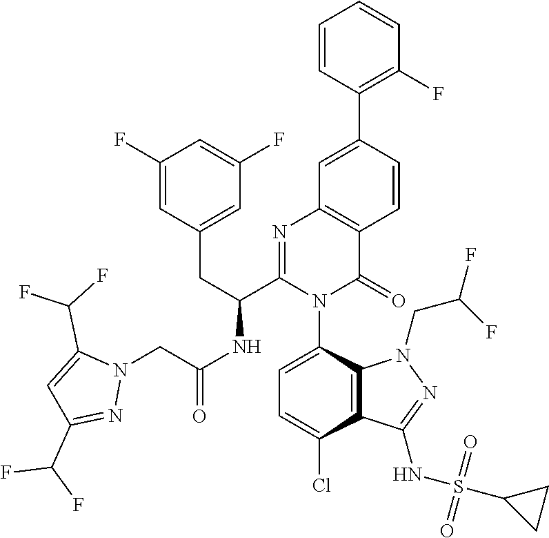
C1=CC(C2=CC3=C(C=C2)C(=O)N(C2=CC=C(Cl)C4=C2N(CC(F)F)N=C4NS(C2CC2)(=O)=O)C(C(CC2=CC(F)=CC(F)=C2)NC(=O)CN2C(C(F)F)=CC(C(F)F)=N2)=N3)=C(F)C=C1
